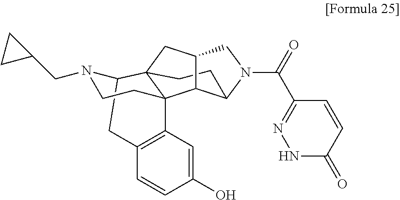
C1(C(N2CC3CC45CCC2C3C42C3=C(C=CC(O)=C3)CC5N(CC3CC3)CC2)=O)=NNC(=O)C=C1
